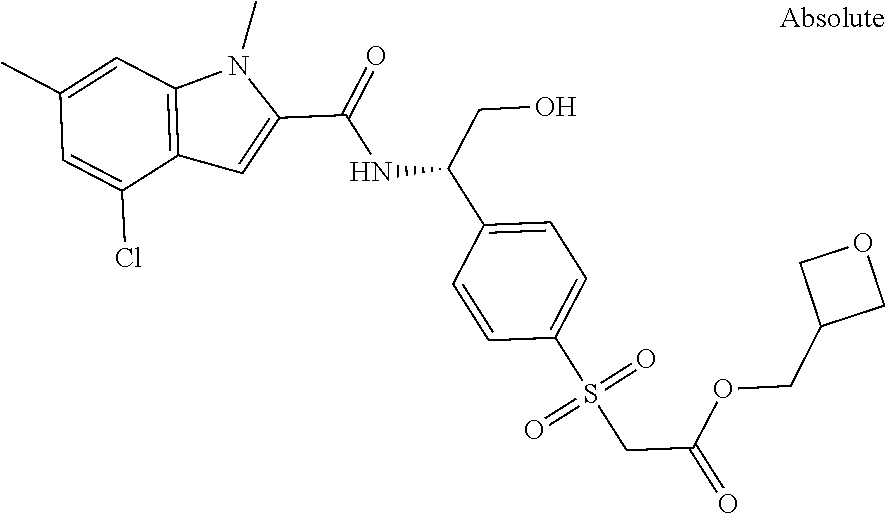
C1(C)=CC2=C(C(Cl)=C1)C=C(C(=O)NC(C1=CC=C(S(CC(OCC3COC3)=O)(=O)=O)C=C1)CO)N2C
